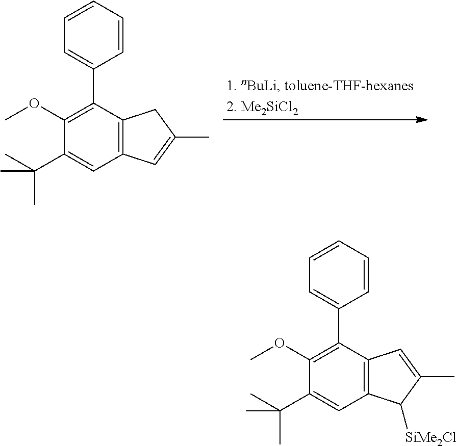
C12=C(C(C3=CC=CC=C3)=C(OC)C(C(C)(C)C)=C1)CC(C)=C2.C12=C(C(C3=CC=CC=C3)=C(OC)C(C(C)(C)C)=C1)C=C(C)C2[SiMe2Cl]
